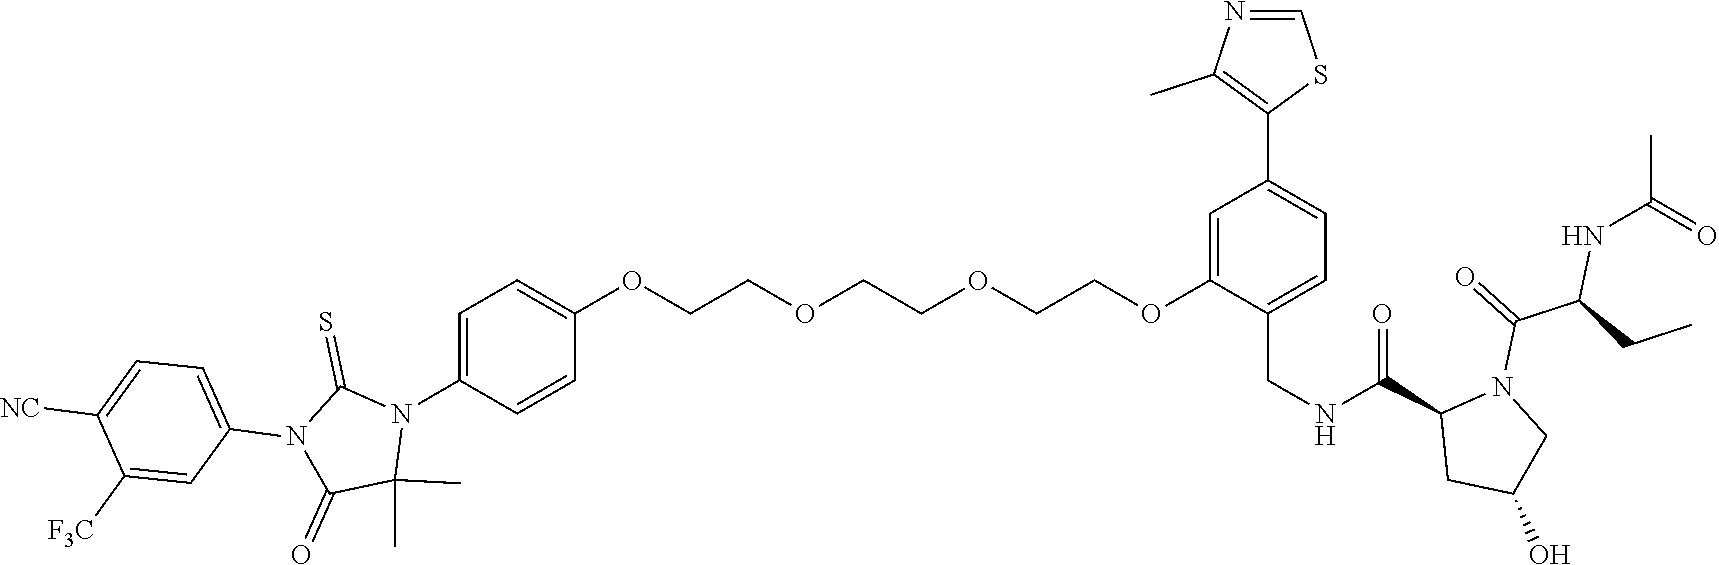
C1=C(N2C(=S)N(C3=CC=C([NC])C([F3C])=C3)C(=O)C2(C)C)C=CC(OCCOCCOCCOC2=CC(C3=C(C)N=CS3)=CC=C2CNC(=O)C2CC(O)CN2C(C(NC(=O)C)CC)=O)=C1
